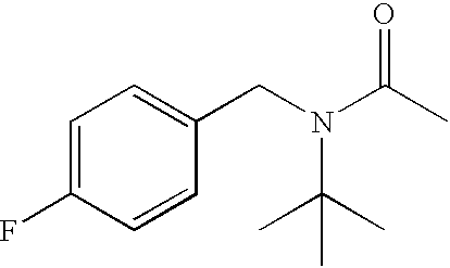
C1=C(F)C=CC(CN(C(C)=O)C(C)(C)C)=C1
